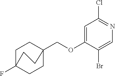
O(CC12CCC(F)(CC1)CC2)C1=CC(Cl)=NC=C1Br
